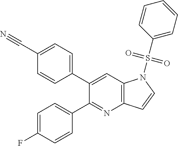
C1=C(C#N)C=CC(C2=CC3=C(N=C2C2=CC=C(F)C=C2)C=CN3S(C2=CC=CC=C2)(=O)=O)=C1
